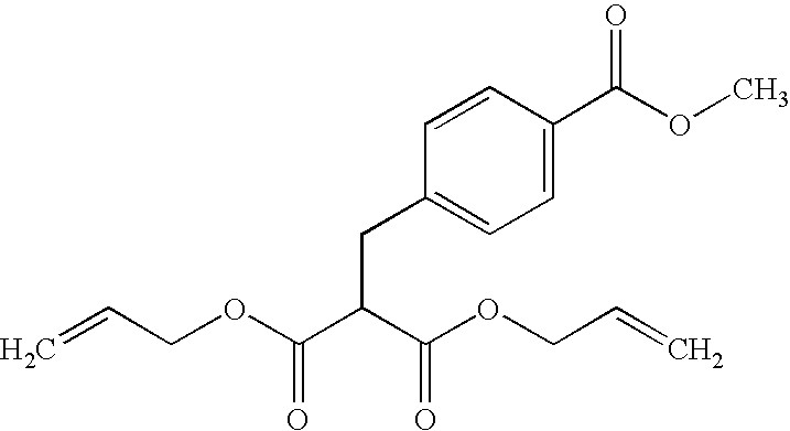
C1=C(C(OC)=O)C=CC(CC(C(=O)OCC=C)C(OCC=C)=O)=C1
